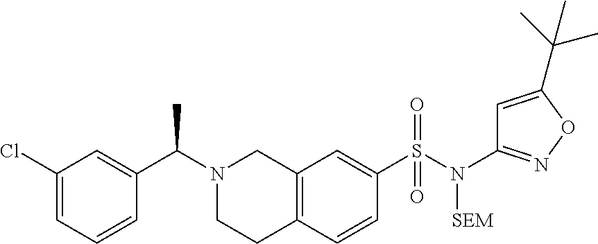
C1(Cl)=CC=CC(C(N2CCC3=C(C2)C=C(S(N(C2=NOC(C(C)(C)C)=C2)[SEM])(=O)=O)C=C3)C)=C1
